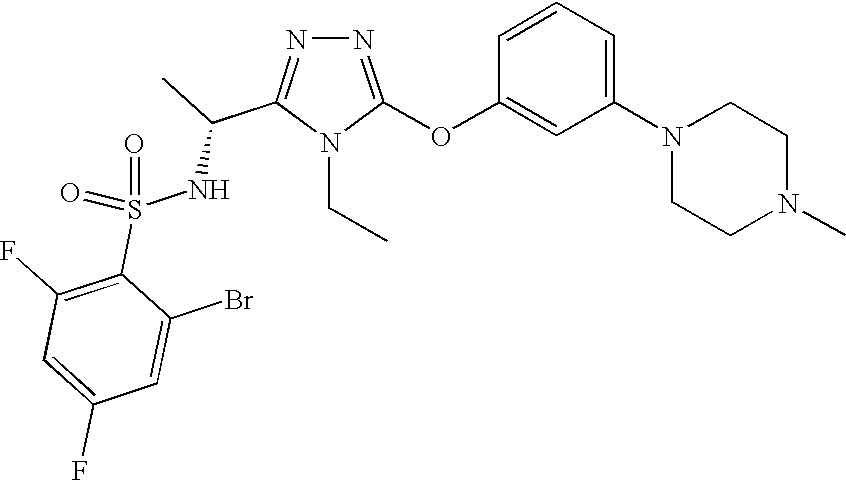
N1=C(OC2=CC(N3CCN(C)CC3)=CC=C2)N(CC)C(C(C)NS(=O)(C2=C(F)C=C(F)C=C2Br)=O)=N1
